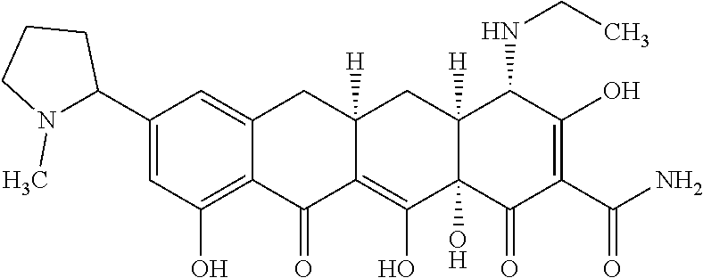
C1(C2N(C)CCC2)=CC(O)=C2C(=C1)CC1([H])CC3([H])C(NCC)C(O)=C(C(=O)N)C(=O)C3(O)C(O)=C1C2=O
